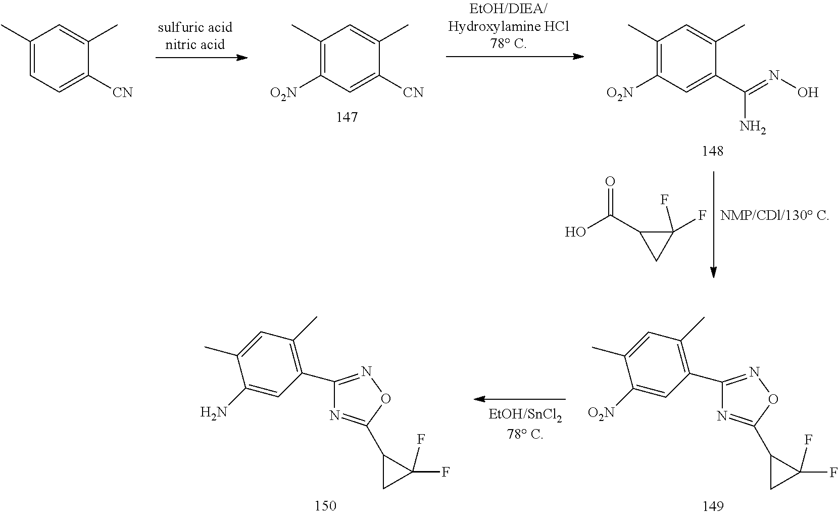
OC(C1CC1(F)F)=O.C1(C)=C([O2N])C=C([CN])C(C)=C1.C1(C)=C([O2N])C=C(C(N)=NO)C(C)=C1.C1(C)=CC=C([CN])C(C)=C1.C1(C2=NOC(C3CC3(F)F)=N2)=C(C)C=C(C)C([O2N])=C1.C1(C2=NOC(C3CC3(F)F)=N2)=C(C)C=C(C)C(N)=C1
